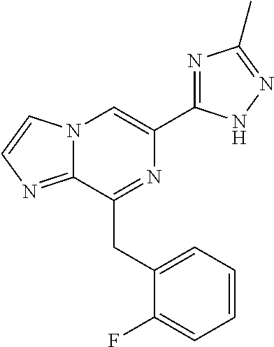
N12C(=NC=C1)C(CC1=CC=CC=C1F)=NC(C1=NC(C)=NN1)=C2
